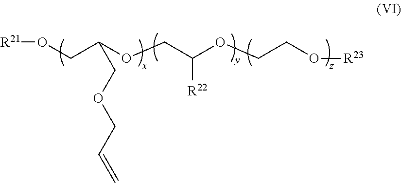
[R21]OCC(OCC(OCCO[R23])[R22])COCC=C
